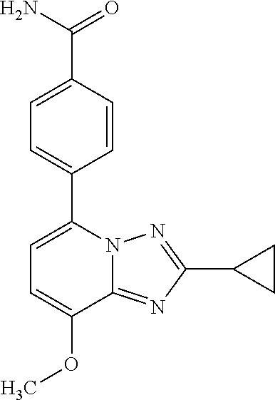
C1=C(OC)C2=NC(C3CC3)=NN2C(C2=CC=C(C(=O)N)C=C2)=C1
